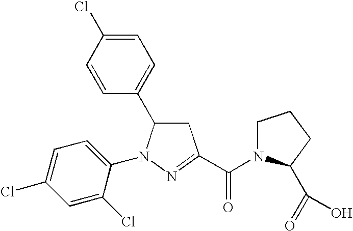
C1=C(Cl)C=CC(C2CC(C(=O)N3CCCC3C(=O)O)=NN2C2=CC=C(Cl)C=C2Cl)=C1
